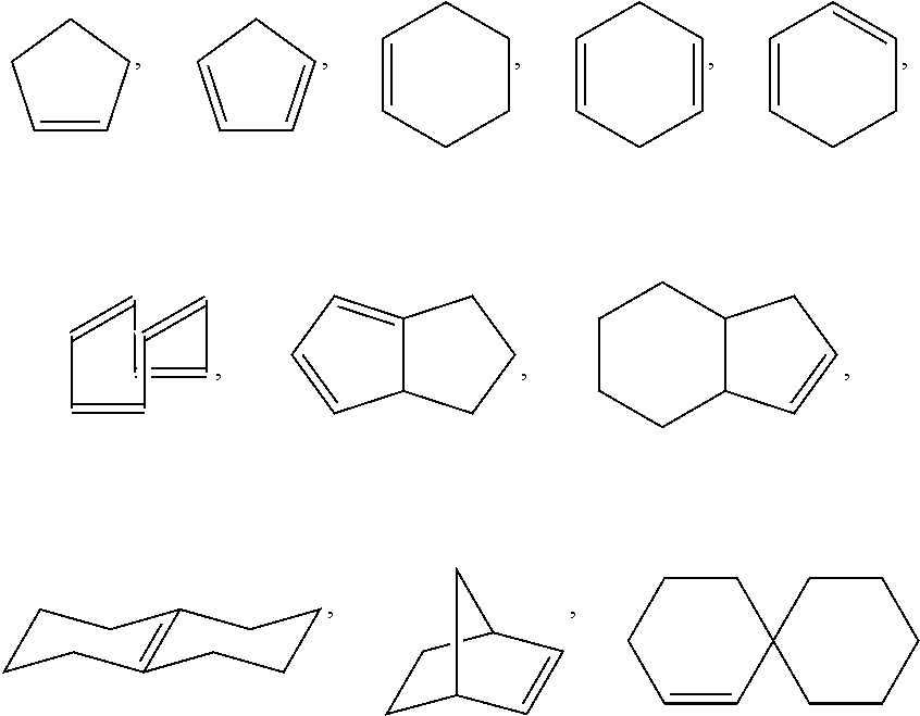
C1=CCCC1.C1=CCC=C1.C1=CCCCC1.C1=CCC=CC1.C1=CCCC=C1.C1=CC=CC=CC=C1.C12C(=CC=C1)CCC2.C12C(CC=C1)CCCC2.C1CCC2=C(C1)CCCC2.C1C2C=CC(C1)C2.C1=CC2(CCC1)CCCCC2
